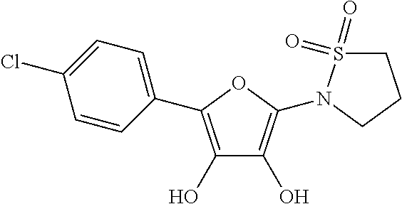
C1(C2=C(O)C(O)=C(N3S(=O)(=O)CCC3)O2)=CC=C(Cl)C=C1
